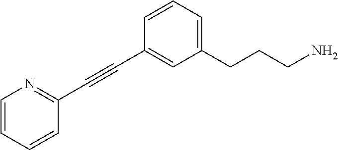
C1(C#CC2=CC(CCCN)=CC=C2)=NC=CC=C1
